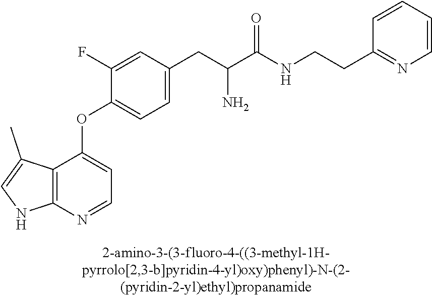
C1(F)=CC(CC(C(NCCC2=NC=CC=C2)=O)N)=CC=C1OC1=CC=NC2=C1C(C)=CN2
